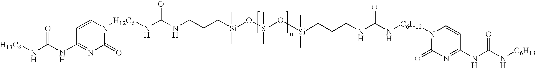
C([Si](O[Si](O[Si](C)(C)CCCNC(N[C6H12]N1C(=O)N=C(NC(N[C6H13])=O)C=C1)=O)(C)C)(C)C)CCNC(N[H12C6]N1C=CC(NC(N[H13C6])=O)=NC1=O)=O
